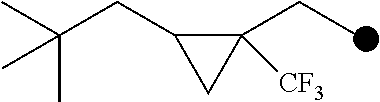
C1(CC(C)(C)C)C(CC)([CF3])C1
